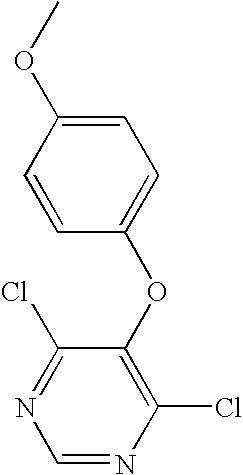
C1(OC2=CC=C(OC)C=C2)=C(Cl)N=CN=C1Cl
